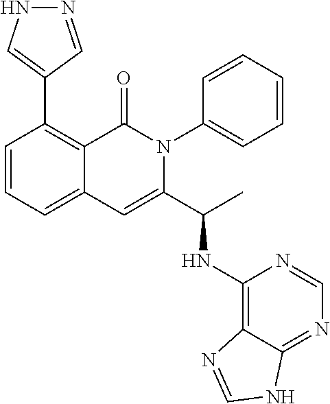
C1=CC=C2C(=C1C1=CNN=C1)C(=O)N(C1=CC=CC=C1)C(C(C)NC1=C3C(=NC=N1)NC=N3)=C2
